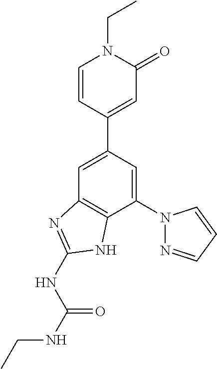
C1=C(C2=CC(=O)N(CC)C=C2)C=C(N2N=CC=C2)C2=C1N=C(NC(NCC)=O)N2
